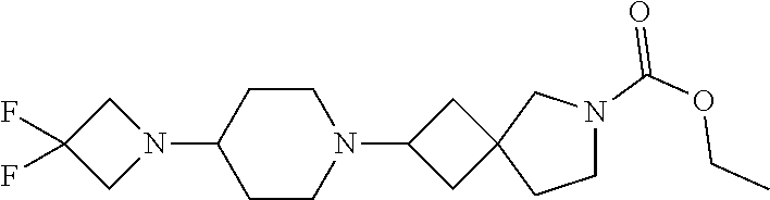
C1(N2CC(F)(F)C2)CCN(C2CC3(C2)CCN(C(OCC)=O)C3)CC1
